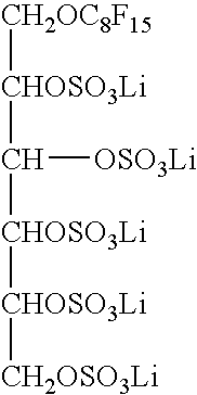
[CHOSO3Li]([CH2OC8F15])C([OSO3Li])[CHOSO3Li][CHOSO3Li][CH2OSO3Li]
